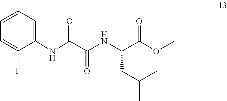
C1=C(F)C(NC(C(=O)NC(C(=O)OC)CC(C)C)=O)=CC=C1
